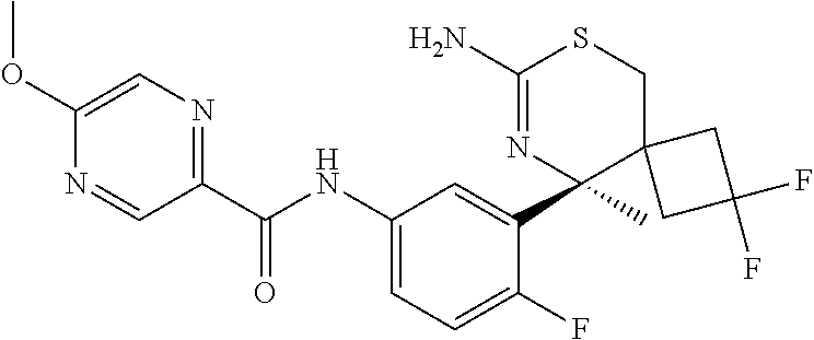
C1(C(NC2=CC=C(F)C(C3(C)C4(CSC(N)=N3)CC(F)(F)C4)=C2)=O)=NC=C(OC)N=C1
